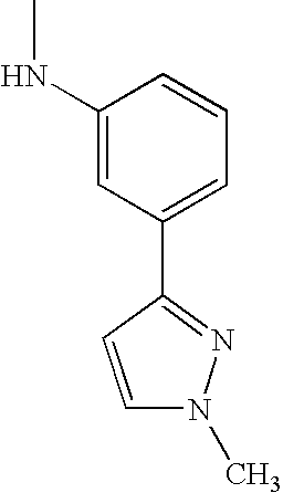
C1(NC)=CC(C2=NN(C)C=C2)=CC=C1
